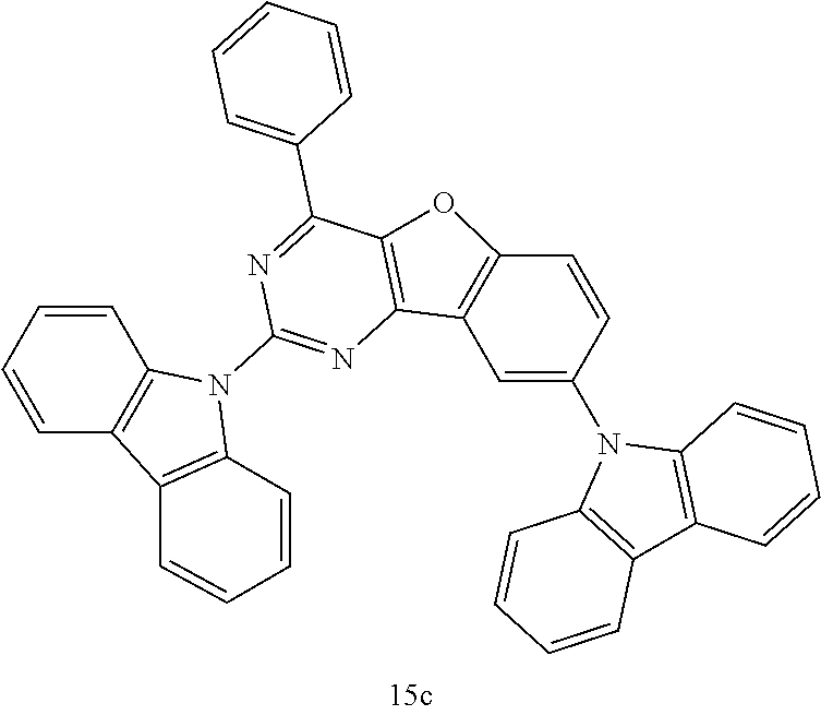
C1=CC=CC2=C1C1=C(N2C2=NC3=C(C(C4=CC=CC=C4)=N2)OC2=C3C=C(N3C4=C(C5=C3C=CC=C5)C=CC=C4)C=C2)C=CC=C1
